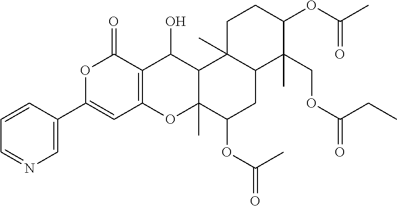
C1=C(C2=CC3=C(C(=O)O2)C(O)C2C(C)(O3)C(OC(=O)C)CC3C2(C)CCC(OC(C)=O)C3(COC(=O)CC)C)C=CC=N1
